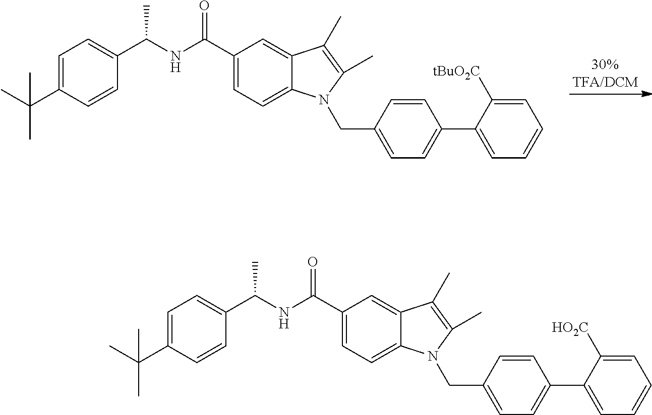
C1(C(NC(C2=CC=C(C(C)(C)C)C=C2)C)=O)=CC=C2C(=C1)C(C)=C(C)N2CC1=CC=C(C2=CC=CC=C2[tBuO2C])C=C1.C1(C(NC(C2=CC=C(C(C)(C)C)C=C2)C)=O)=CC=C2C(=C1)C(C)=C(C)N2CC1=CC=C(C2=CC=CC=C2[HO2C])C=C1
